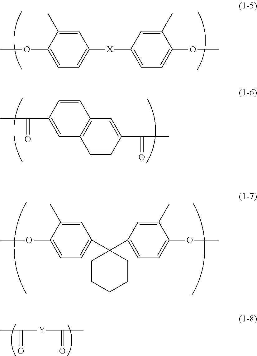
O(C1=CC=C([X]C2=CC=C(OC)C(C)=C2)C=C1C)C.O(C1=CC=C(C2(C3=CC=C(OC)C(C)=C3)CCCCC2)C=C1C)C.C1=CC(C(=O)C)=CC2=C1C=C(C(=O)C)C=C2.C(C)(=O)[Y]C(=O)C
